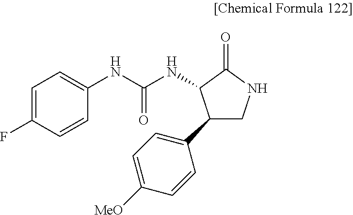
C1=C(F)C=CC(NC(=O)NC2C(C3=CC=C([MeO])C=C3)CNC2=O)=C1
